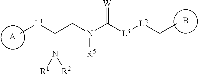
[A].B.C(CN(C([L3][L2]CC)=[W])[R5])([L1]C)N([R1])[R2]
